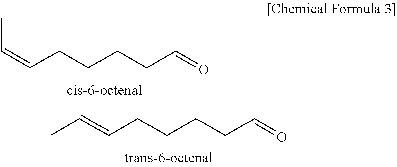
CC=CCCCCC=O.CC=CCCCCC=O
